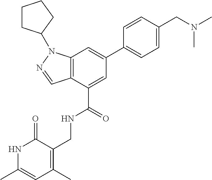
N1C(C)=CC(C)=C(CNC(C2=CC(C3=CC=C(CN(C)C)C=C3)=CC3=C2C=NN3C2CCCC2)=O)C1=O
